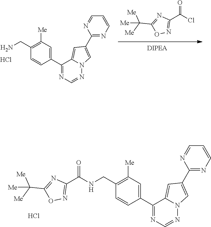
N12N=CN=C(C3=CC([Me])=C(CNC(=O)C4=NOC(C([Me])([Me])[Me])=N4)C=C3)C1=CC(C1=NC=CC=N1)=C2.Cl.N12N=CN=C(C3=CC([Me])=C(CN)C=C3)C1=CC(C1=NC=CC=N1)=C2.Cl.O=C(Cl)C1=NOC(C([Me])([Me])[Me])=N1
